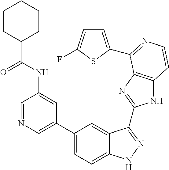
C1(C2=CN=CC(NC(C3CCCCC3)=O)=C2)=CC=C2C(=C1)C(C1=NC3=C(N1)C=CN=C3C1=CC=C(F)S1)=NN2
